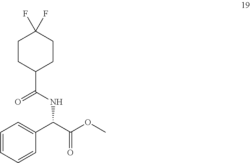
C1CC(C(NC(C(OC)=O)C2=CC=CC=C2)=O)CCC1(F)F
